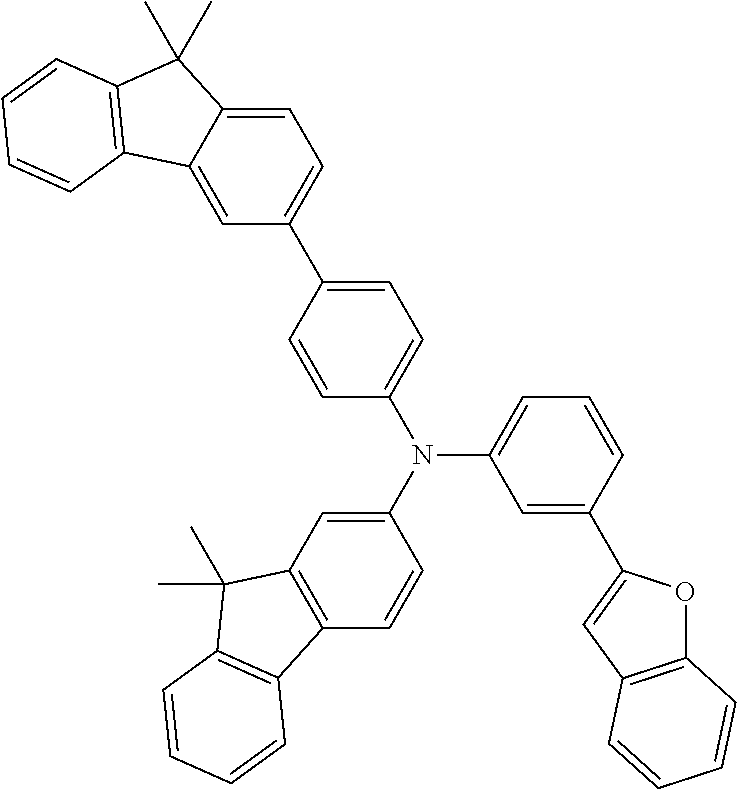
C1(N(C2=CC3=C(C=C2)C2=C(C3(C)C)C=CC=C2)C2=CC=CC(C3=CC4=C(O3)C=CC=C4)=C2)=CC=C(C2=CC=C3C(=C2)C2=C(C3(C)C)C=CC=C2)C=C1
